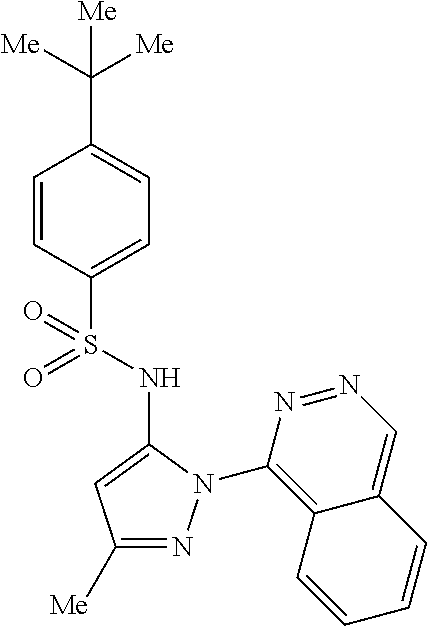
C1=CC(S(=O)(NC2=CC([Me])=NN2C2=C3C(=CN=N2)C=CC=C3)=O)=CC=C1C([Me])([Me])[Me]
